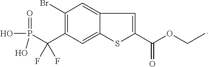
C(P(=O)(O)O)(F)(F)C1=C(Br)C=C2C(=C1)SC(C(OCC)=O)=C2
